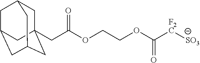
C1C2(CC(OCCOC([F2C][SO3])=O)=O)CC3CC(CC1C3)C2
